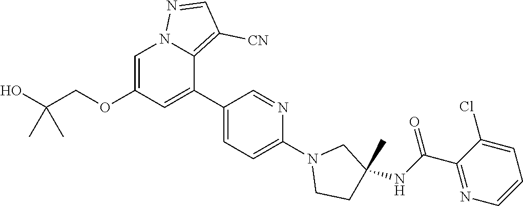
O(CC(O)(C)C)C1=CN2C(=C([CN])C=N2)C(C2=CC=C(N3CCC(NC(=O)C4=NC=CC=C4Cl)(C)C3)N=C2)=C1
